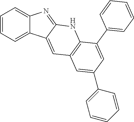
C1=CC=C2C(=C1)N=C1C2=CC2=C(N1)C(C1=CC=CC=C1)=CC(C1=CC=CC=C1)=C2
